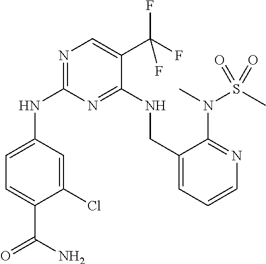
C1(Cl)=CC(NC2=NC=C(C(F)(F)F)C(NCC3=CC=CN=C3N(S(C)(=O)=O)C)=N2)=CC=C1C(N)=O
